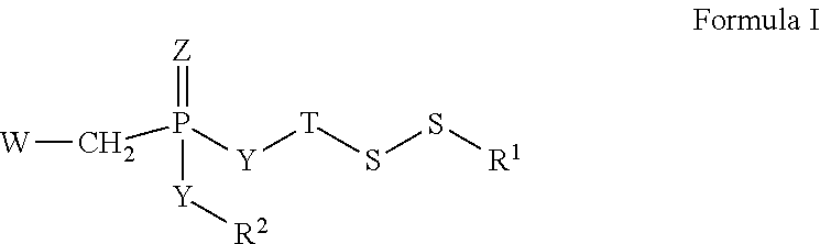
[W]CP([Y][R2])(=[Z])[Y][T]SS[R1]
